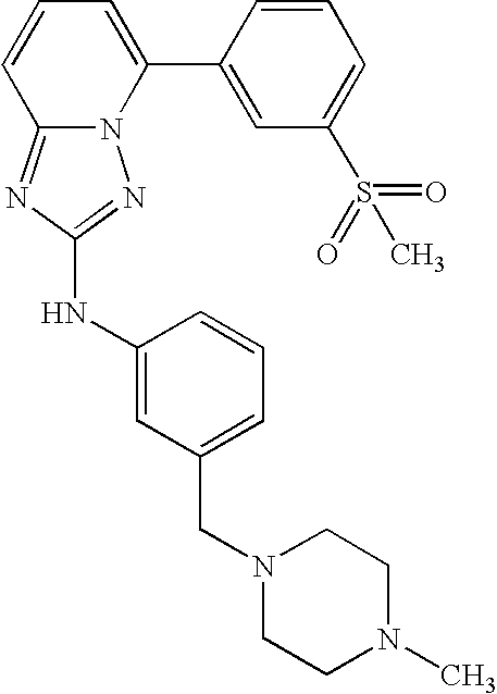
N12C(=NC(NC3=CC(CN4CCN(C)CC4)=CC=C3)=N1)C=CC=C2C1=CC(S(C)(=O)=O)=CC=C1
